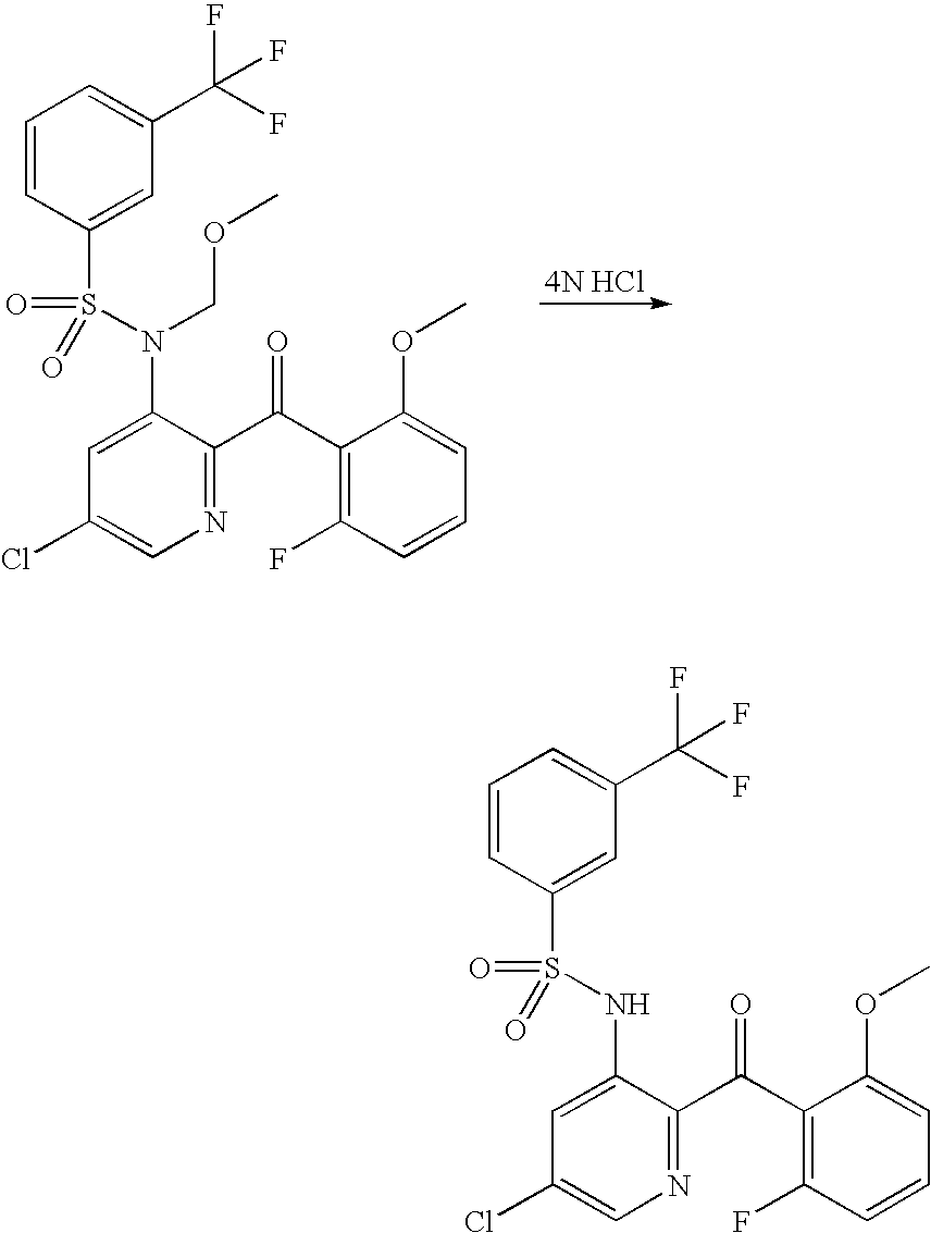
C1=CC(S(NC2=CC(Cl)=CN=C2C(C2=C(F)C=CC=C2OC)=O)(=O)=O)=CC(C(F)(F)F)=C1.C1=CC(S(N(C2=CC(Cl)=CN=C2C(C2=C(F)C=CC=C2OC)=O)COC)(=O)=O)=CC(C(F)(F)F)=C1
